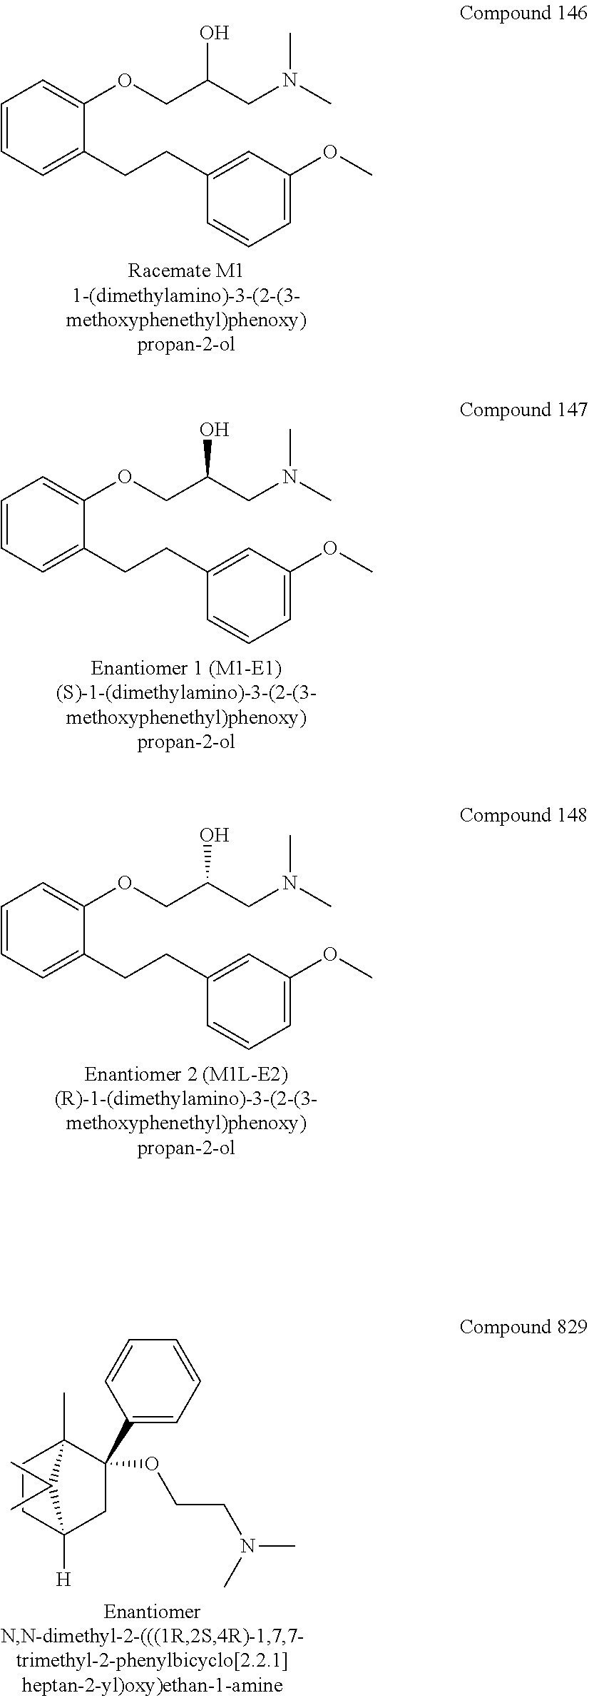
C1=CC=C(CCC2=CC(OC)=CC=C2)C(OCC(CN(C)C)O)=C1.C1=CC=C(CCC2=CC(OC)=CC=C2)C(OCC(CN(C)C)O)=C1.C1=CC=C(CCC2=CC(OC)=CC=C2)C(OCC(CN(C)C)O)=C1.C1(C2(OCCN(C)C)C3(C)CCC([H])(C2)C3(C)C)=CC=CC=C1
